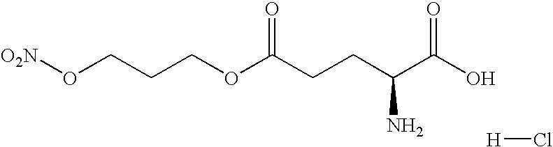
[O2N]OCCCOC(CCC(C(O)=O)N)=O.[H]Cl
